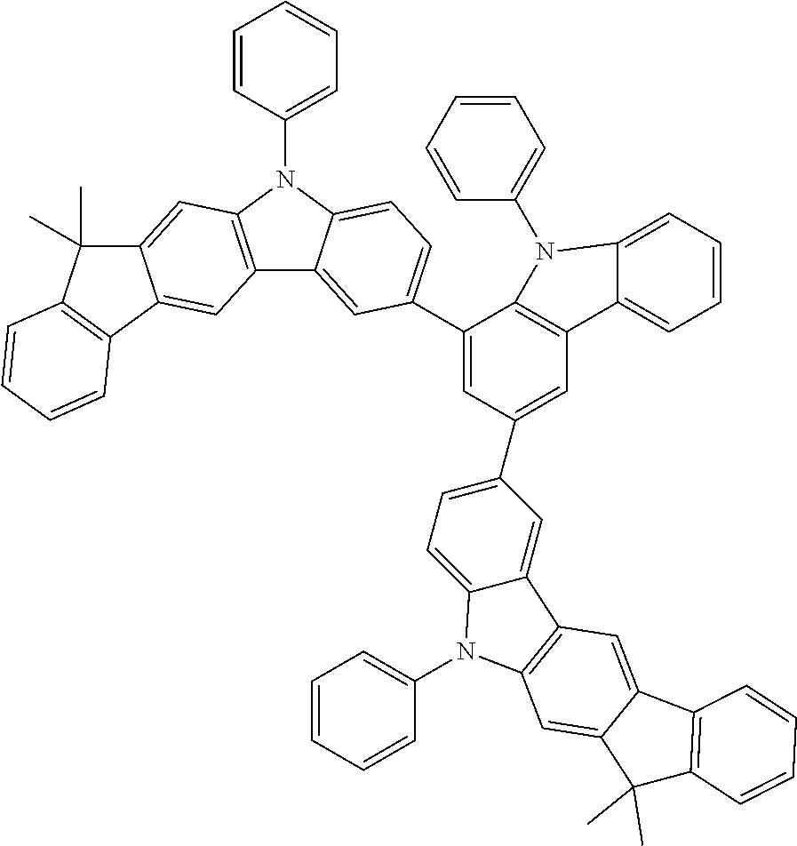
C1(C2=CC=C3C(=C2)C2=C(N3C3=CC=CC=C3)C=C3C(=C2)C2=C(C3(C)C)C=CC=C2)=CC(C2=CC=C3C(=C2)C2=C(N3C3=CC=CC=C3)C=C3C(=C2)C2=C(C3(C)C)C=CC=C2)=CC2=C1N(C1=CC=CC=C1)C1=CC=CC=C21
